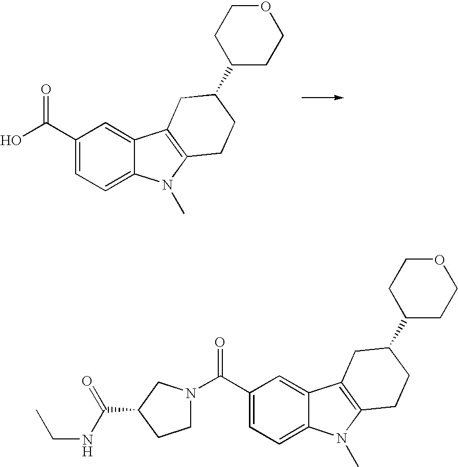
C1(C(N2CCC(C(NCC)=O)C2)=O)=CC=C2C(=C1)C1=C(N2C)CCC(C2CCOCC2)C1.C1(C(O)=O)=CC=C2C(=C1)C1=C(N2C)CCC(C2CCOCC2)C1
